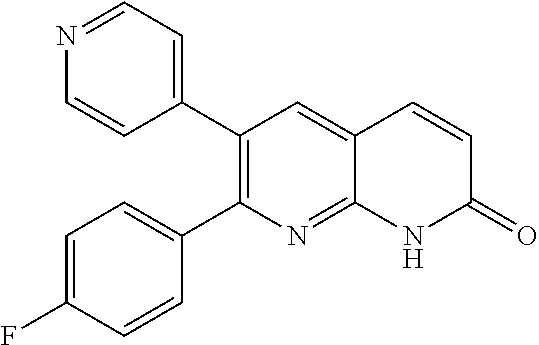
N1=CC=C(C2=C(C3=CC=C(F)C=C3)N=C3C(=C2)C=CC(=O)N3)C=C1
